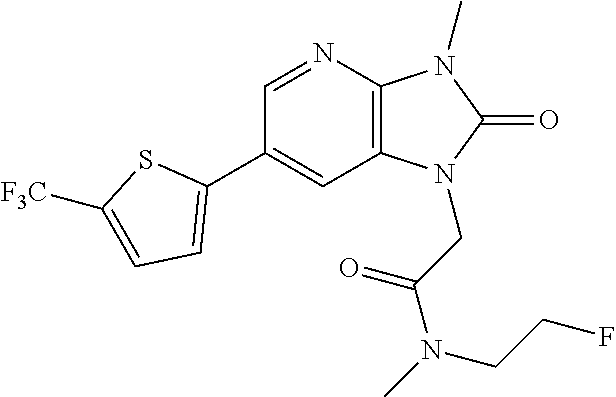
C12=C(N=CC(C3=CC=C([F3C])S3)=C1)N(C)C(=O)N2CC(N(C)CCF)=O
